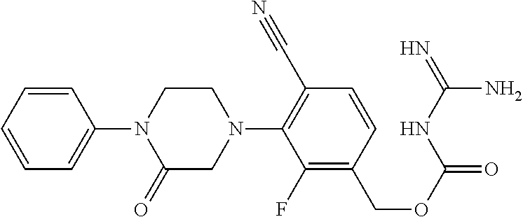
C1=CC=CC=C1N1C(=O)CN(C2=C(C#N)C=CC(COC(=O)NC(=N)N)=C2F)CC1
